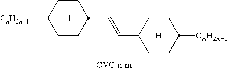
[H].C(C1CCC([CnH2n+1])CC1)=CC1CCC([CmH2m+1])CC1.[H].[CVC-n-m]
